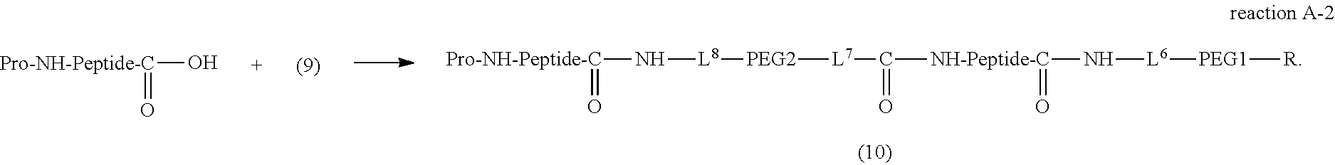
[Pro-NH-Peptide-C](N[L8][PEG2][L7]C(=O)[NH-Peptide-C](=O)N[L6][PEG1][R])=O.[Pro-NH-Peptide-C](O)=O
